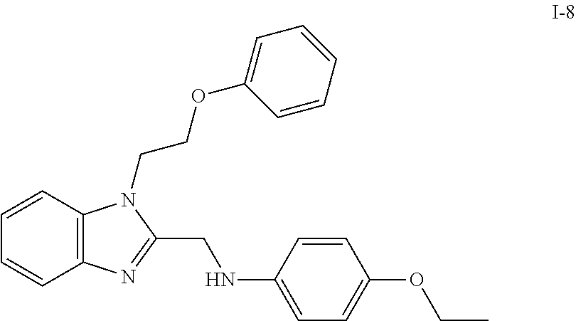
C12=C(C=CC=C1)N(CCOC1=CC=CC=C1)C(CNC1=CC=C(OCC)C=C1)=N2
